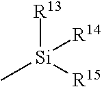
C[Si]([R13])([R14])[R15]
